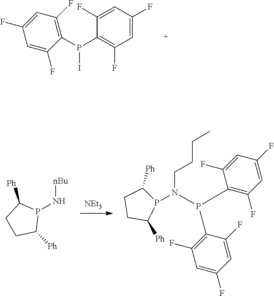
C1(F)=C(P(I)C2=C(F)C=C(F)C=C2F)C(F)=CC(F)=C1.[NEt3].[nBu]NP1C([Ph])CCC1[Ph].C1C([Ph])P(N(CCCC)P(C2=C(F)C=C(F)C=C2F)C2=C(F)C=C(F)C=C2F)C([Ph])C1
